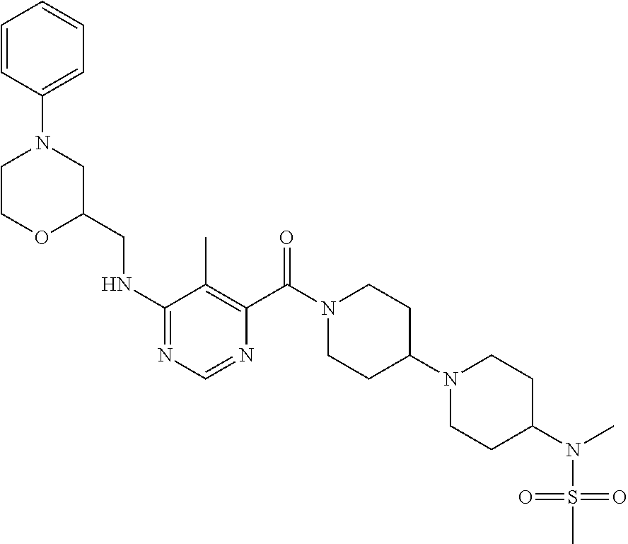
C1(NCC2CN(C3=CC=CC=C3)CCO2)=NC=NC(C(N2CCC(N3CCC(N(C)S(=O)(=O)C)CC3)CC2)=O)=C1C
